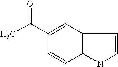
C1=C(C(C)=O)C=CC2=C1C=CN2
